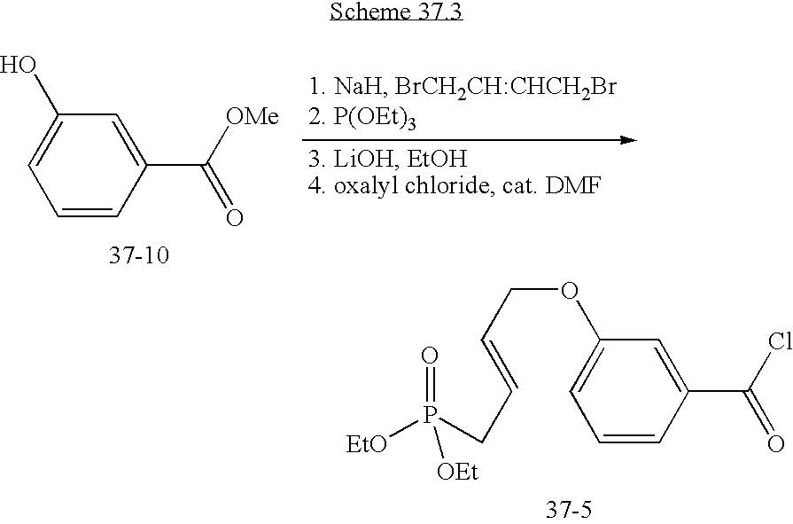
C1=CC(C([OMe])=O)=CC(O)=C1.C1=CC(C(Cl)=O)=CC(OCC=CCP([EtO])(=O)[OEt])=C1
